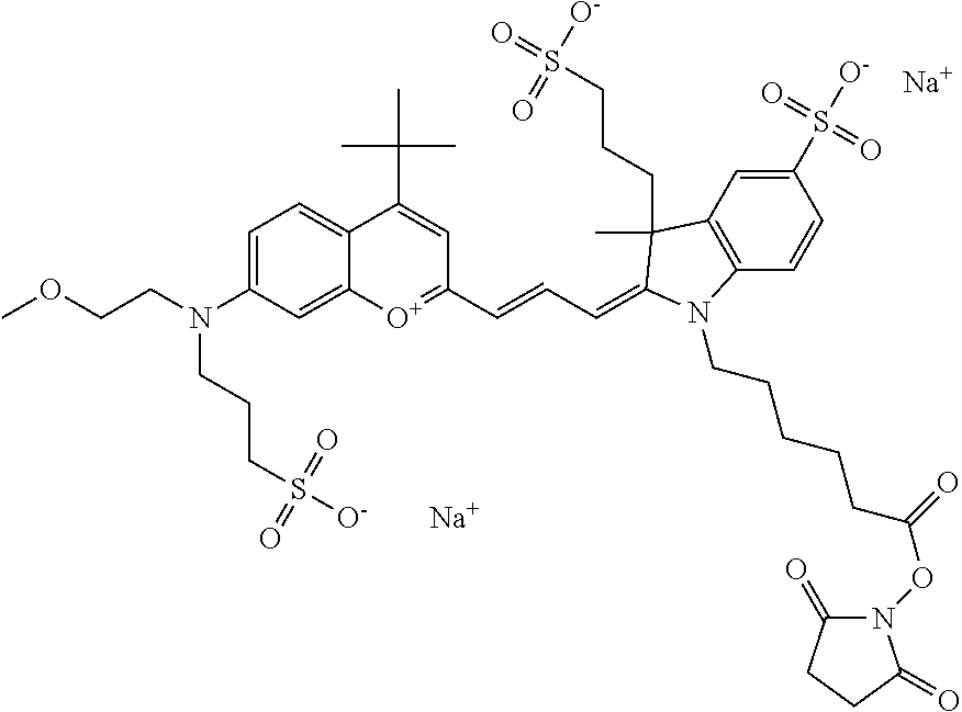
[Na].[Na].C1(S([O-])(=O)=O)=CC2=C(C=C1)N(CCCCCC(=O)ON1C(=O)CCC1=O)C(=CC=CC1=[O+]C3=CC(N(CCOC)CCCS([O-])(=O)=O)=CC=C3C(C(C)(C)C)=C1)C2(C)CCCS(=O)([O-])=O
